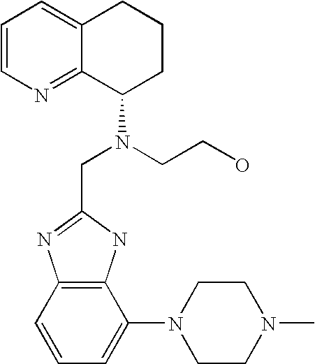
C1=CN=C2C(=C1)CCCC2N(CC1=NC2=C(N1)C(N1CCN(C)CC1)=CC=C2)CCO
